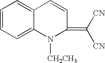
C1=CC=C2C(=C1)C=CC(=C([CN])[CN])N2[CH2CH3]
